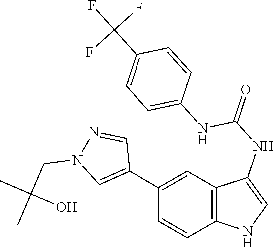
C12=C(C=C(C3=CN(CC(C)(C)O)N=C3)C=C1)C(NC(=O)NC1=CC=C(C(F)(F)F)C=C1)=CN2
